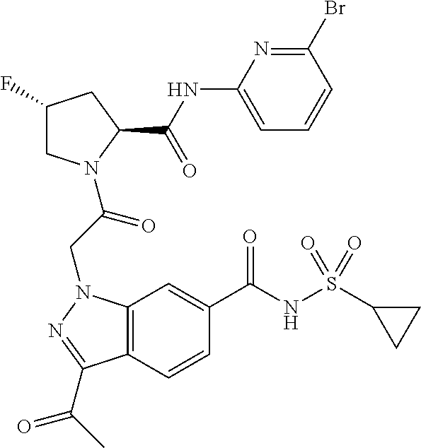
C12=C(C=CC(C(NS(C3CC3)(=O)=O)=O)=C1)C(C(C)=O)=NN2CC(=O)N1CC(F)CC1C(NC1=CC=CC(Br)=N1)=O
